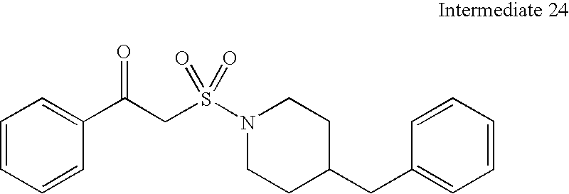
C1=CC=CC(CC2CCN(S(CC(C3=CC=CC=C3)=O)(=O)=O)CC2)=C1
